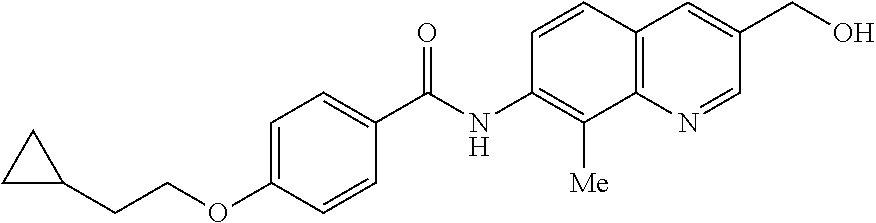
C1=C(OCCC2CC2)C=CC(C(NC2=C([Me])C3=C(C=C(CO)C=N3)C=C2)=O)=C1
